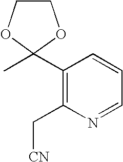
C1(C2(C)OCCO2)=C(C[CN])N=CC=C1
